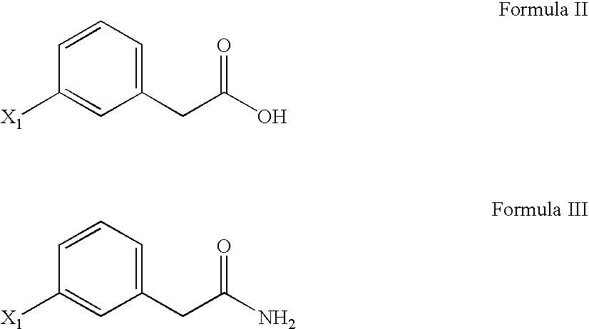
C1=C([X1])C=CC=C1CC(O)=O.C1=C([X1])C=CC=C1CC(N)=O
